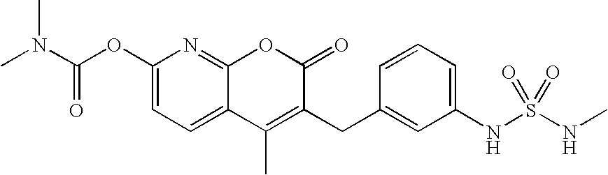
CN(C(OC1=CC=C2C(=N1)OC(=O)C(CC1=CC(NS(NC)(=O)=O)=CC=C1)=C2C)=O)C
